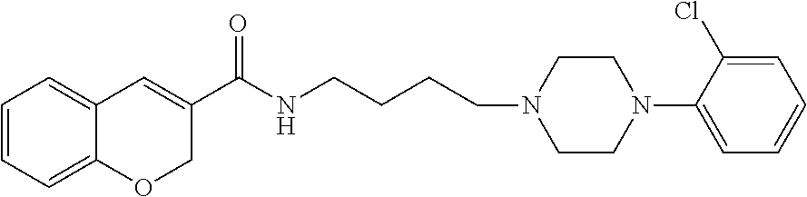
C1=CC=C2C(=C1)C=C(C(NCCCCN1CCN(C3=CC=CC=C3Cl)CC1)=O)CO2
